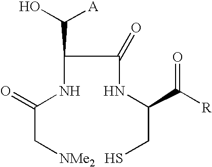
C(NC(=O)C[NMe2])(C(NC(C([R])=O)CS)=O)C(O)[A]
